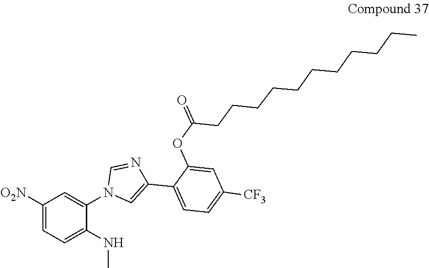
C1([O2N])=CC=C(NC)C(N2C=C(C3=CC=C([CF3])C=C3OC(CCCCCCCCCCC)=O)N=C2)=C1
